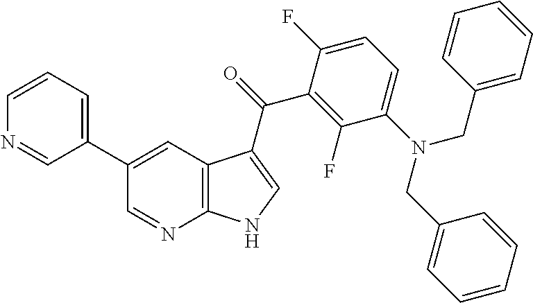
C12=C(C=C(C3=CC=CN=C3)C=N1)C(C(=O)C1=C(F)C(N(CC3=CC=CC=C3)CC3=CC=CC=C3)=CC=C1F)=CN2
